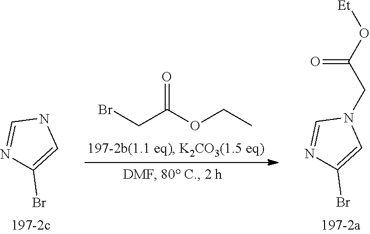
BrCC(OCC)=O.N1C=NC(Br)=C1.O(C(CN1C=NC(Br)=C1)=O)[Et]
